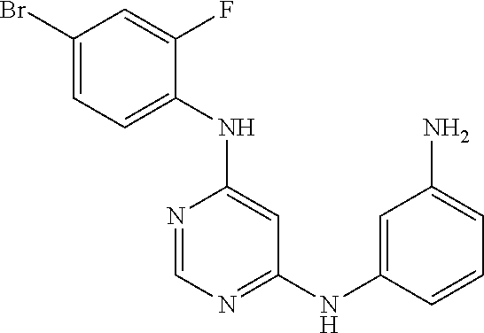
C1(Br)=CC=C(NC2=CC(NC3=CC(N)=CC=C3)=NC=N2)C(F)=C1
